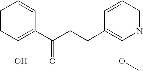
C1=CC(O)=C(C(CCC2=C(OC)N=CC=C2)=O)C=C1
